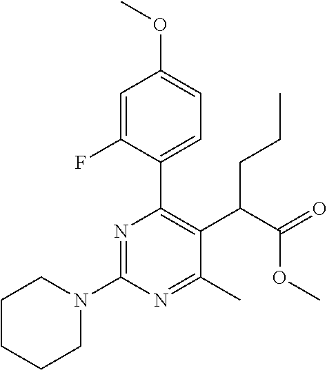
C1CCCN(C2=NC(C3=CC=C(OC)C=C3F)=C(C(C(=O)OC)CCC)C(C)=N2)C1
